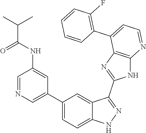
C1=NC=C(C2=CC=C3C(=C2)C(C2=NC4=C(N2)N=CC=C4C2=C(F)C=CC=C2)=NN3)C=C1NC(C(C)C)=O
